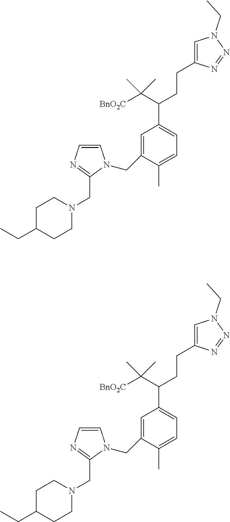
C1=C(CN2C=CN=C2CN2CCC(CC)CC2)C(C)=CC=C1C(C([BnO2C])(C)C)CCC1=CN(CC)N=N1.C1=C(CN2C=CN=C2CN2CCC(CC)CC2)C(C)=CC=C1C(C([BnO2C])(C)C)CCC1=CN(CC)N=N1
